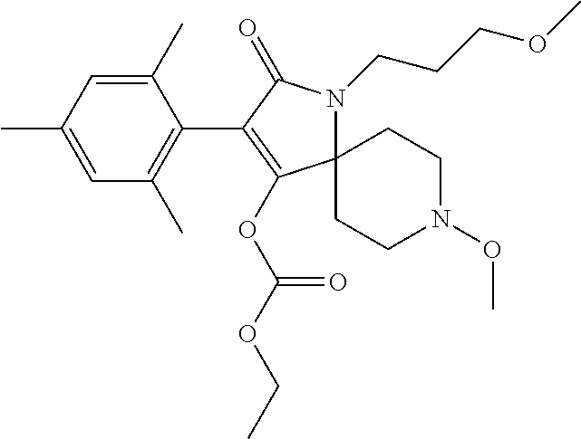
C1(C)=CC(C)=CC(C)=C1C1=C(OC(OCC)=O)C2(N(CCCOC)C1=O)CCN(OC)CC2
